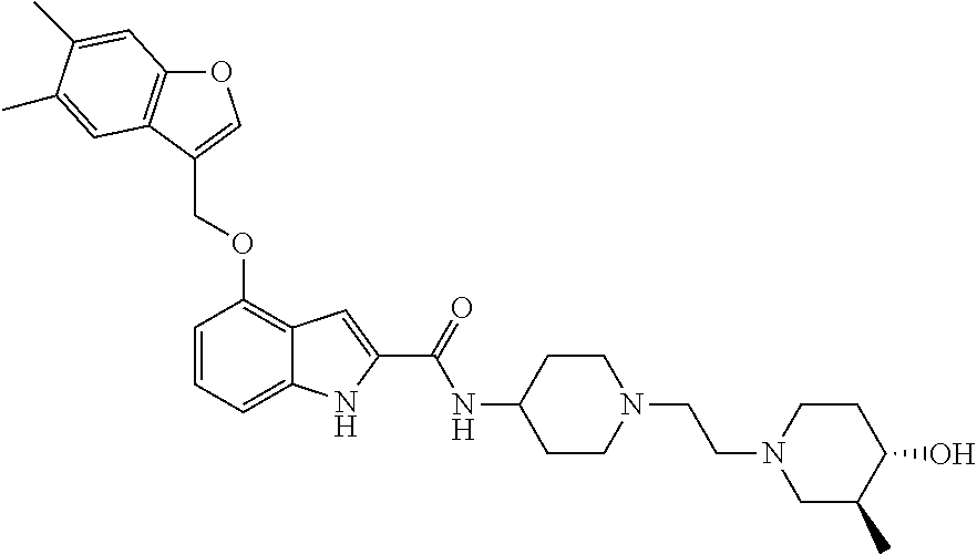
C(OC1=C2C(=CC=C1)NC(C(NC1CCN(CCN3CC(C)C(O)CC3)CC1)=O)=C2)C1=COC2=C1C=C(C)C(C)=C2
